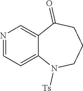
N1=CC=C2C(=C1)C(=O)CCCN2[Ts]
